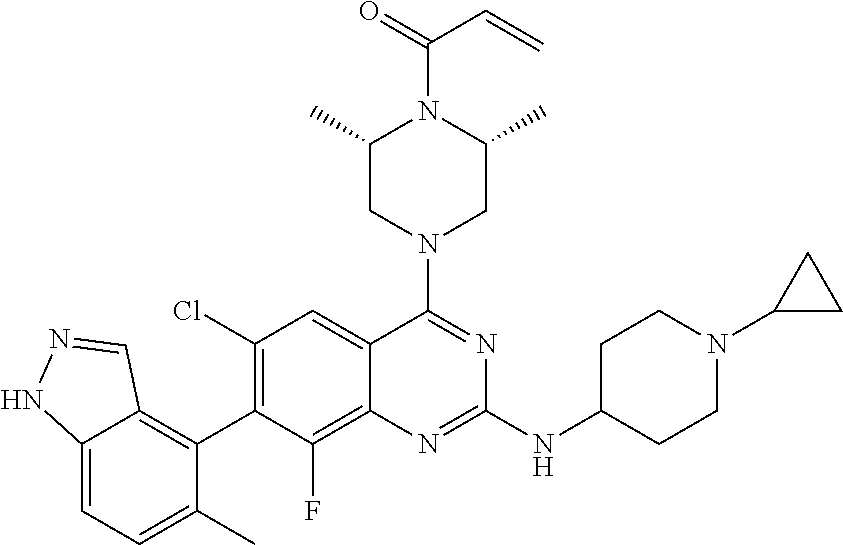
C12=CC=C(C)C(C3=C(Cl)C=C4C(=C3F)N=C(NC3CCN(C5CC5)CC3)N=C4N3CC(C)N(C(=O)C=C)C(C)C3)=C1C=NN2
